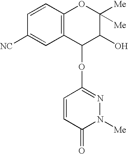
C1([NC])=CC2=C(C=C1)OC([Me])([Me])C(O)C2OC1=NN([Me])C(=O)C=C1
